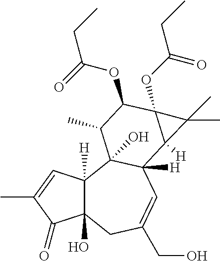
C12(O)C([H])(C=C(C)C1=O)C1(O)C([H])(C=C(CO)C2)C2([H])C(OC(CC)=O)(C(OC(=O)CC)C1C)C2(C)C
